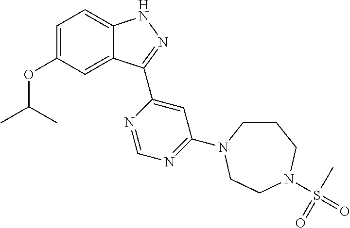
C12=CC(OC(C)C)=CC=C1NN=C2C1=CC(N2CCCN(S(=O)(C)=O)CC2)=NC=N1
